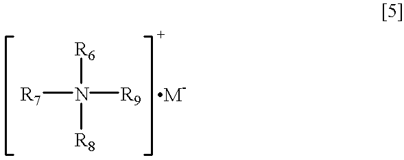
[R7]N([R6])([R8])[R9]
